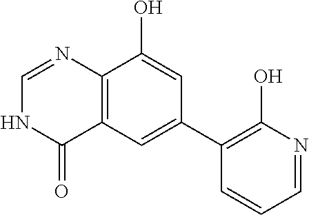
C12=C(C=C(C3=C(O)N=CC=C3)C=C1O)C(=O)NC=N2
